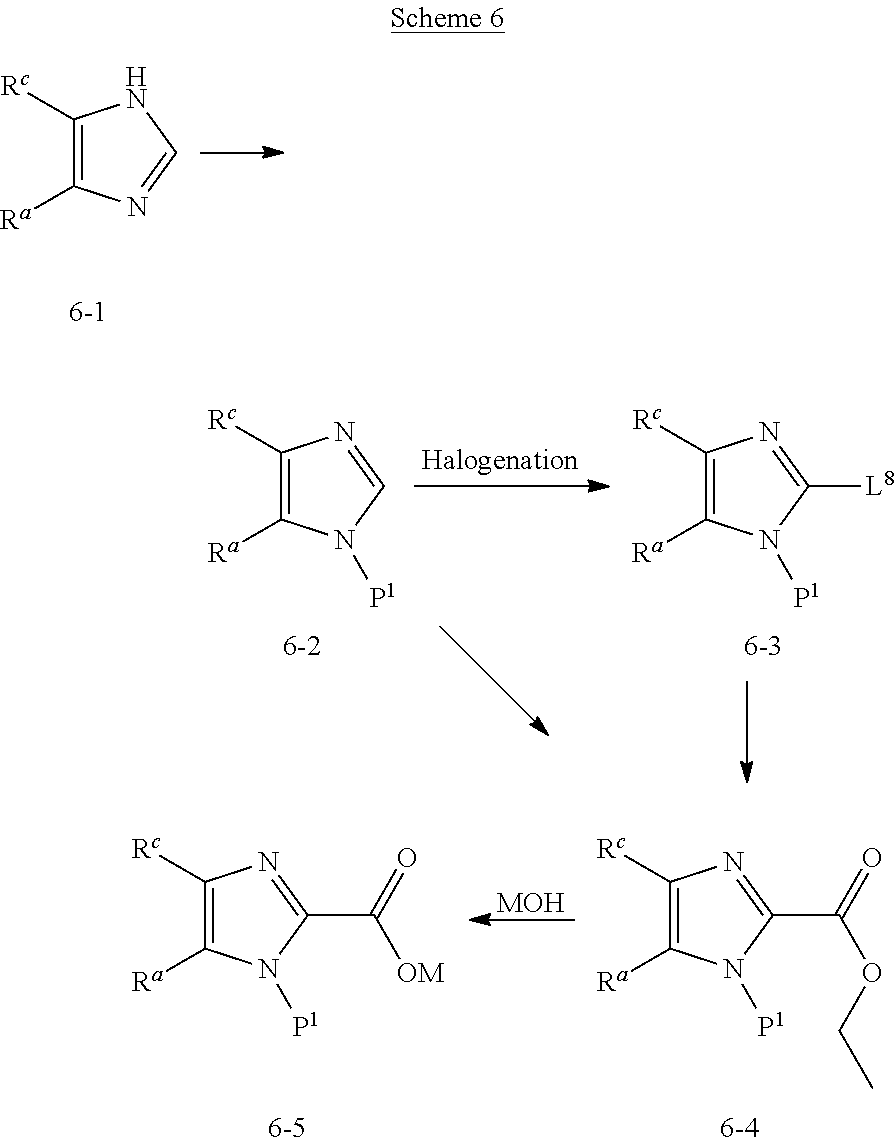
C1([Rc])=C([Ra])N=CN1.C1([Rc])=C([Ra])N([P1])C=N1.C1([Rc])=C([Ra])N([P1])C([L8])=N1.C1([Rc])=C([Ra])N([P1])C(C(OCC)=O)=N1.C1([Rc])=C([Ra])N([P1])C(C([OM])=O)=N1.[MOH]
